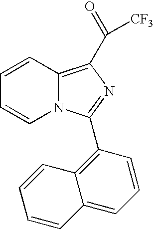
C1=CC2=C(C([CF3])=O)N=C(C3=C4C(=CC=C3)C=CC=C4)N2C=C1
